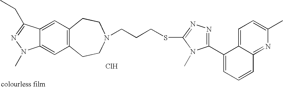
C12=C(C=C3C(=C1)N(C)N=C3CC)CCN(CCCSC1=NN=C(C3=CC=CC4=NC(C)=CC=C34)N1C)CC2.Cl
